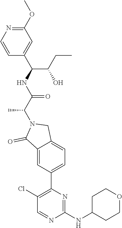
C12=CC(C3=C(Cl)C=NC(NC4CCOCC4)=N3)=CC=C1CN(C(C(=O)NC(C(O)CC)C1=CC(OC)=NC=C1)C)C2=O
